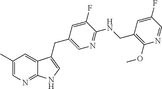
C1(C)=CN=C2C(=C1)C(CC1=CN=C(NCC3=C(OC)N=CC(F)=C3)C(F)=C1)=CN2
